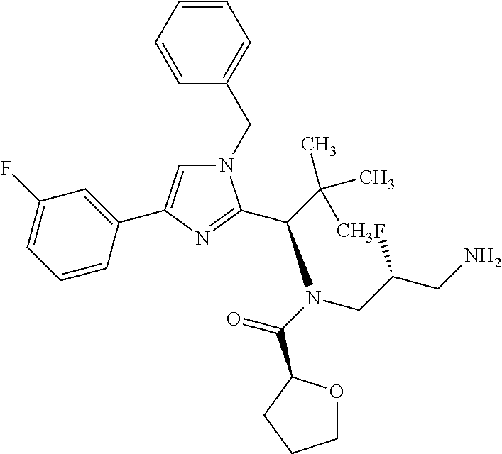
C1=CC=CC(CN2C=C(C3=CC(F)=CC=C3)N=C2C(C(C)(C)C)N(C(=O)C2OCCC2)CC(CN)F)=C1
